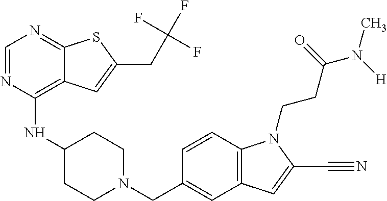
C1=NC(NC2CCN(CC3=CC4=C(C=C3)N(CCC(=O)N(C)[H])C(C#N)=C4)CC2)=C2C(=N1)SC(CC(F)(F)F)=C2
